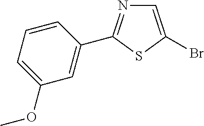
C1=C(Br)SC(C2=CC(OC)=CC=C2)=N1
